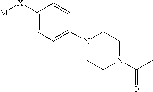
C1=C([X][M])C=CC(N2CCN(C(C)=O)CC2)=C1
